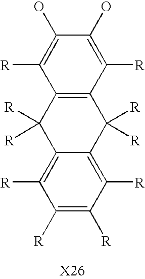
C12=C([R])C([R])=C([R])C([R])=C1C([R])([R])C1=C(C2([R])[R])C([R])=C(O)C(O)=C1[R]
